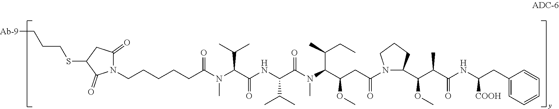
N1(CCCCCC(N(C(C(NC(C(=O)N(C)C(C(C)CC)C(OC)CC(=O)N2C(C(OC)C(C)C(=O)NC([COOH])CC3=CC=CC=C3)CCC2)C(C)C)=O)C(C)C)C)=O)C(=O)CC(SCCC[Ab-9])C1=O
